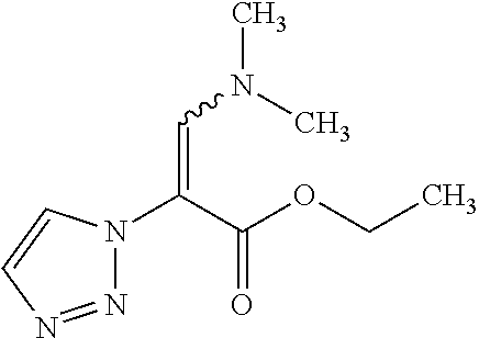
N1=NC=CN1C(C(OCC)=O)=CN(C)C
